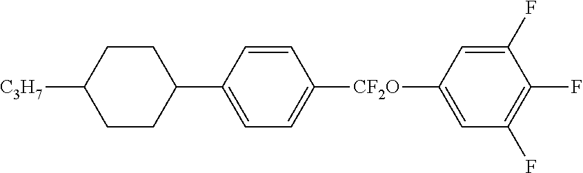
C1=CC(C2CCC([C3H7])CC2)=CC=C1[CF2O]C1=CC(F)=C(F)C(F)=C1
